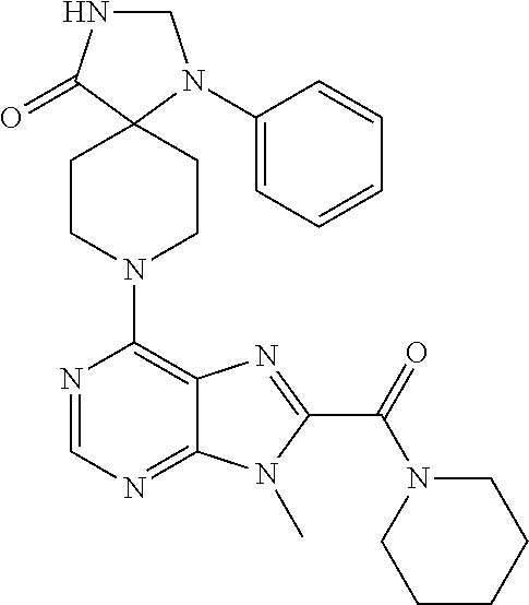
C1CN(C2=C3C(=NC=N2)N(C)C(C(N2CCCCC2)=O)=N3)CCC12N(C1=CC=CC=C1)CNC2=O
